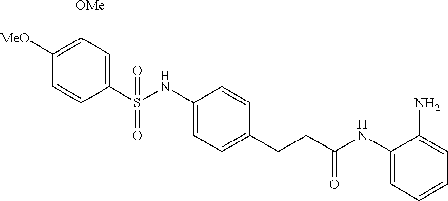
C1([MeO])=C([OMe])C=C(S(NC2=CC=C(CCC(NC3=CC=CC=C3N)=O)C=C2)(=O)=O)C=C1
